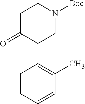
C1C(=O)C(C2=C(C)C=CC=C2)CN([Boc])C1
